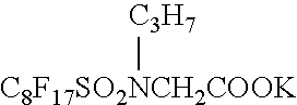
[C3H7][C8F17SO2NCH2COOK]
